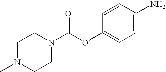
C1N(C)CCN(C(OC2=CC=C(N)C=C2)=O)C1
